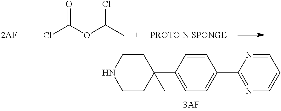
C1CNCCC1(C1=CC=C(C2=NC=CC=N2)C=C1)C.ClC(OC(C)Cl)=O
